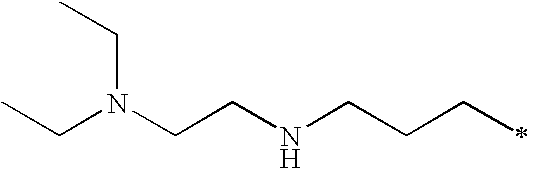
N(CCNCCCC)(CC)CC
